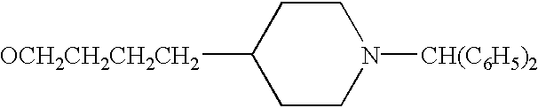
C1CN([CH(C6H5)2])CCC1[OCH2CH2CH2CH2]
